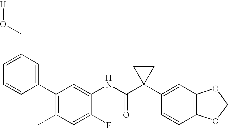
C1(C2=C(C)C=C(F)C(NC(C3(C4=CC5=C(C=C4)OCO5)CC3)=O)=C2)=CC(CO[H])=CC=C1
